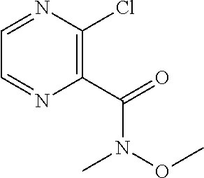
C1(C(=O)N(OC)C)=C(Cl)N=CC=N1
